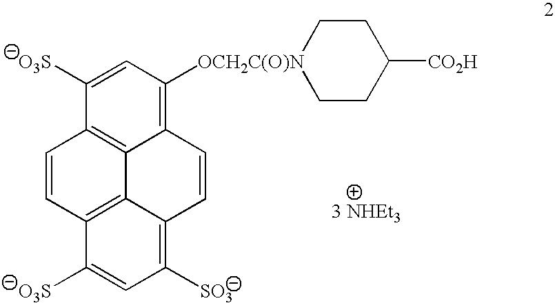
C12=C([OCH2C(O)N]3CCC([CO2H])CC3)C=C([O3S])C3=C1C1=C(C([O3S])=CC([SO3])=C1C=C2)C=C3
